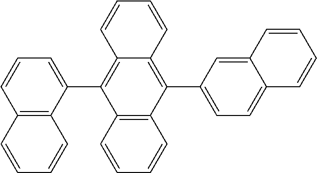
C1(C2=C3C(=C(C4=CC=C5C(=C4)C=CC=C5)C4=C2C=CC=C4)C=CC=C3)=CC=CC2=C1C=CC=C2
